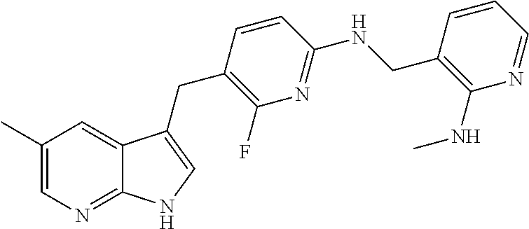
C1(C)=CN=C2C(=C1)C(CC1=C(F)N=C(NCC3=C(NC)N=CC=C3)C=C1)=CN2
